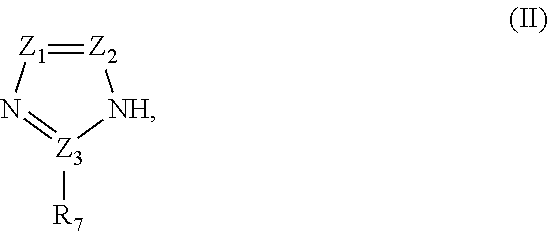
[Z2]1=[Z1]N=[Z3]([R7])[NH]1
